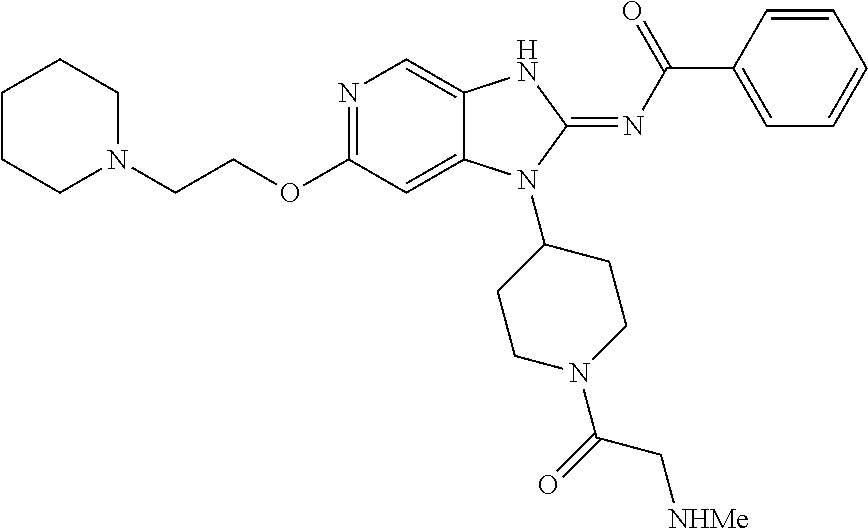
C1CCN(CCOC2=NC=C3C(=C2)N(C2CCN(C(=O)C[NHMe])CC2)C(=NC(C2=CC=CC=C2)=O)N3)CC1
